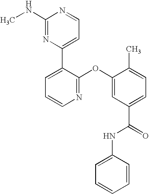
N1=C(OC2=CC(C(=O)NC3=CC=CC=C3)=CC=C2C)C(C2=CC=NC(NC)=N2)=CC=C1
